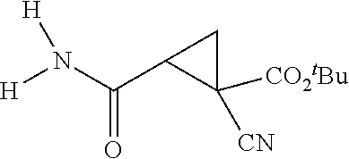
[H]N(C(=O)C1C([CN])([CO2tBu])C1)[H]
